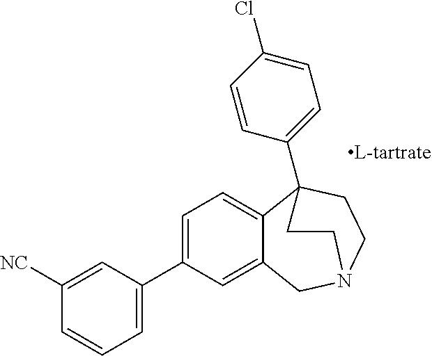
C1=C(C2=CC=CC([NC])=C2)C=C2C(=C1)C1(C3=CC=C(Cl)C=C3)CCN(C2)CC1
